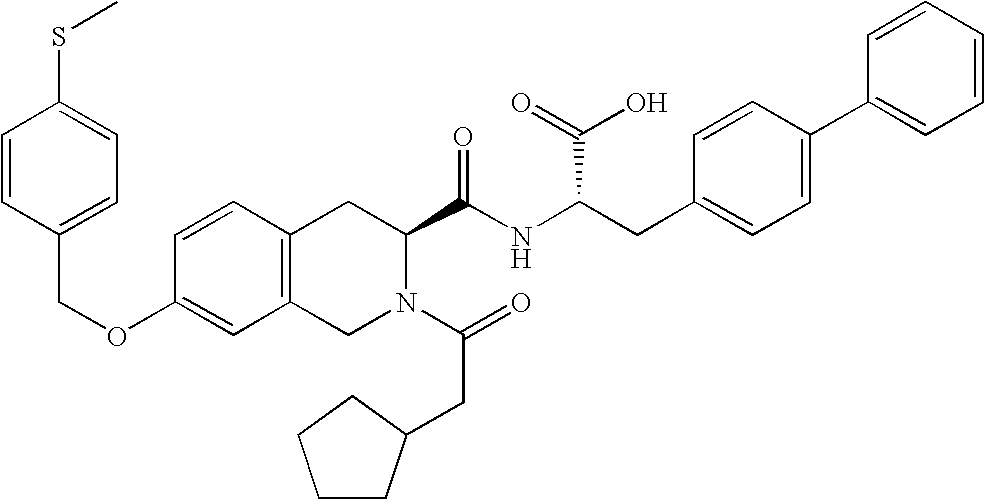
C12=C(CN(C(=O)CC3CCCC3)C(C(NC(CC3=CC=C(C4=CC=CC=C4)C=C3)C(=O)O)=O)C1)C=C(OCC1=CC=C(SC)C=C1)C=C2
